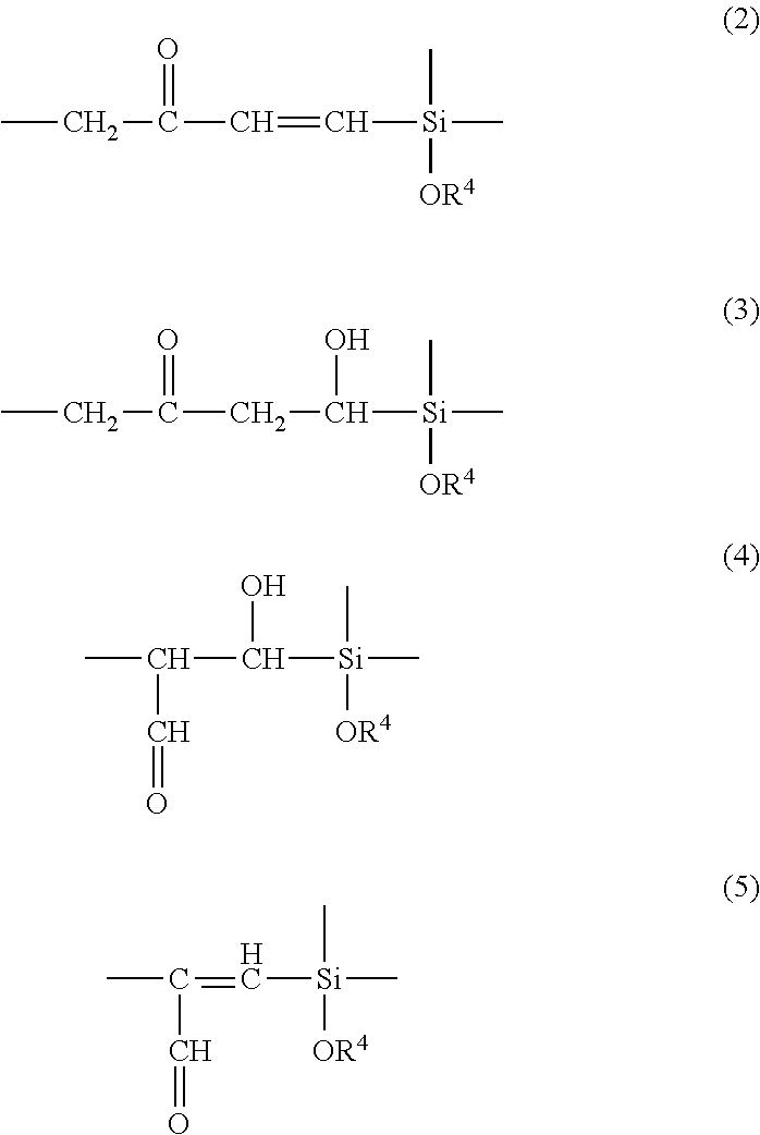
CCC(C=C[Si](C)(C)[OR4])=O.CCC(CC([Si](C)(C)[OR4])O)=O.CC(C([Si](C)(C)[OR4])O)C=O.[Si](C)(C)([OR4])C=C(C)C=O
